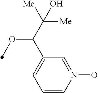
C1=CN(O)=CC(C(C([Me])([Me])O)OC)=C1
